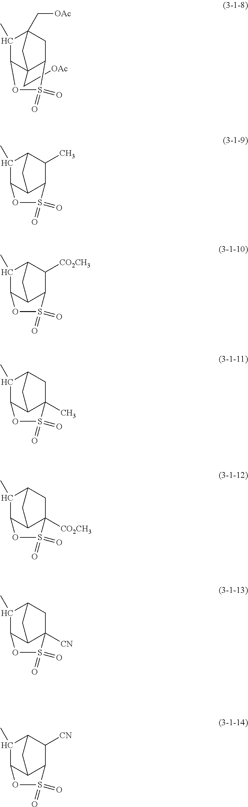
C12(C[OAc])C3C(C)C(C[OAc])(C1)CC2S(=O)(=O)O3.C12C3C(C)C(C1)C(C)C2S(=O)(=O)O3.C12C3C(C)C(C1)C([CO2CH3])C2S(=O)(=O)O3.C12C3C(C)C(C1)CC2(C)S(=O)(=O)O3.C12C3C(C)C(C1)CC2([CO2CH3])S(=O)(=O)O3.C12C3C(C)C(C1)CC2([CN])S(=O)(=O)O3.C12C3C(C)C(C1)C([CN])C2S(=O)(=O)O3
